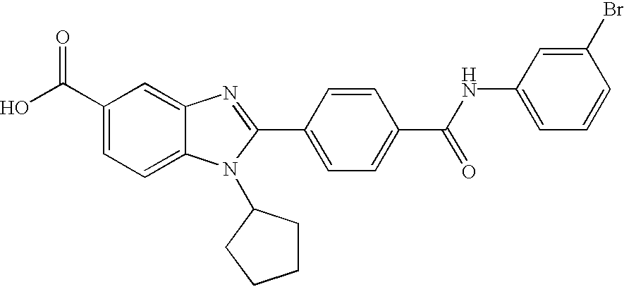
C1(C(O)=O)=CC=C2C(=C1)N=C(C1=CC=C(C(NC3=CC=CC(Br)=C3)=O)C=C1)N2C1CCCC1
